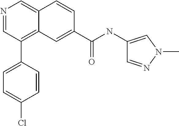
N1=CC(C2=CC=C(Cl)C=C2)=C2C(=C1)C=CC(C(NC1=CN(C)N=C1)=O)=C2
